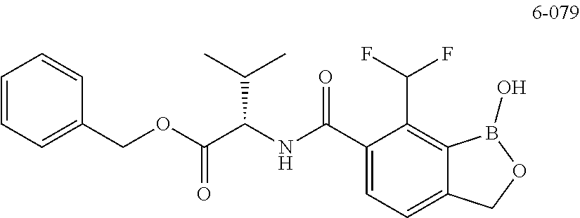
C1(COC(C(NC(C2=CC=C3C(=C2C(F)F)B(O)OC3)=O)C(C)C)=O)=CC=CC=C1
